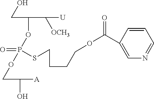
C(C(OP(=O)(OCC(O)[A])SCCCCOC(C1=CN=CC=C1)=O)C([U])[OCH3])O
